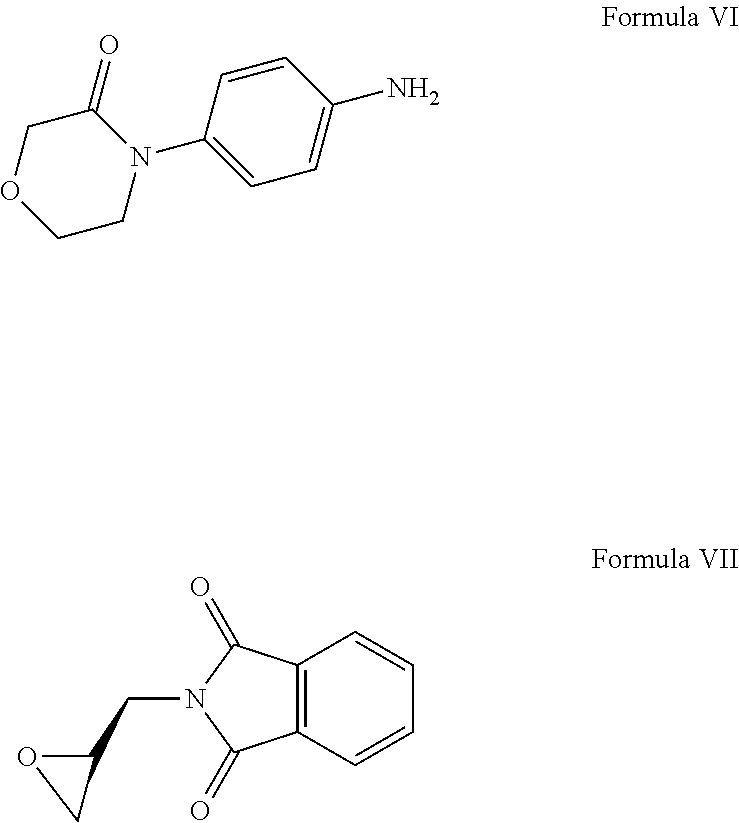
C1=C(N)C=CC(N2C(=O)COCC2)=C1.C12=C(C=CC=C1)C(=O)N(CC1OC1)C2=O
